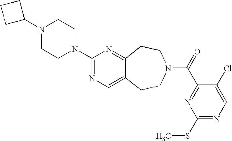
C1(N2CCN(C3=NC=C4C(=N3)CCN(C(=O)C3=NC(SC)=NC=C3Cl)CC4)CC2)CCC1
